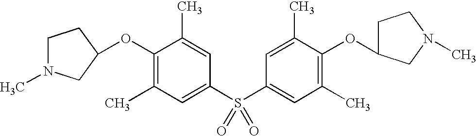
C1(OC2CN(C)CC2)=C(C)C=C(S(C2=CC(C)=C(OC3CCN(C)C3)C(C)=C2)(=O)=O)C=C1C
